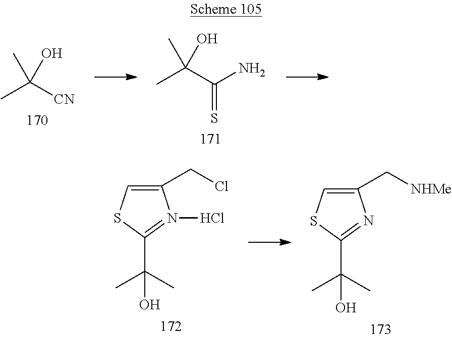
CC([CN])(O)C.CC(C(N)=S)(O)C.C1(CCl)=CSC(C(C)(C)O)=N1Cl.C1(C[NHMe])=CSC(C(C)(C)O)=N1
